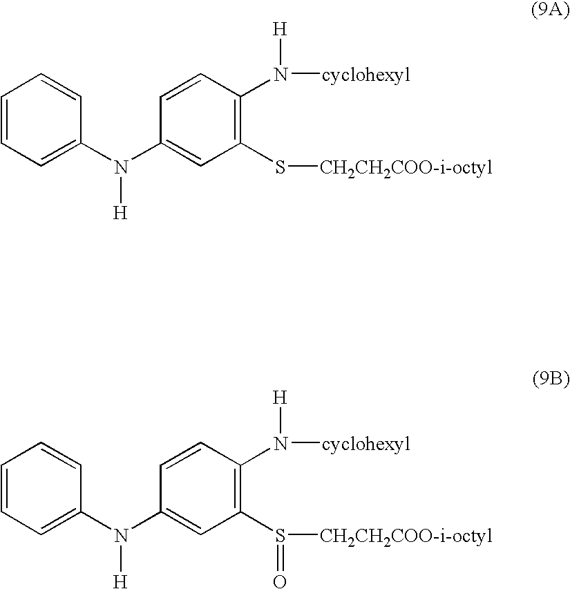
C1=CC=C(N(C2=CC(S[CH2CH2COO-i-octyl])=C(N([cyclohexyl])[H])C=C2)[H])C=C1.C1=CC=C(N(C2=CC(S([CH2CH2COO-i-octyl])=O)=C(N([cyclohexyl])[H])C=C2)[H])C=C1
